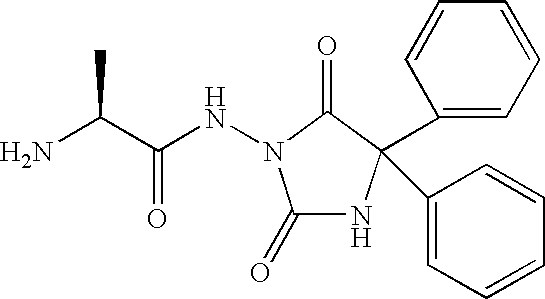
C1(=O)NC(C2=CC=CC=C2)(C2=CC=CC=C2)C(=O)N1NC(C(N)C)=O
